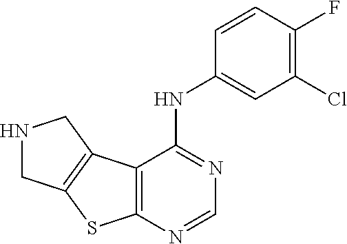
N1CC2=C(C1)C1=C(S2)N=CN=C1NC1=CC(Cl)=C(F)C=C1
